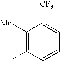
C1([Me])=C(C)C=CC=C1[CF3]
